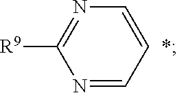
C1=CC=NC([R9])=N1
